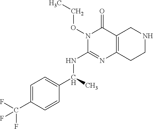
N(C1=NC2=C(C(=O)N1OCC)CNCC2)C(C1=CC=C(C(F)(F)F)C=C1)C
